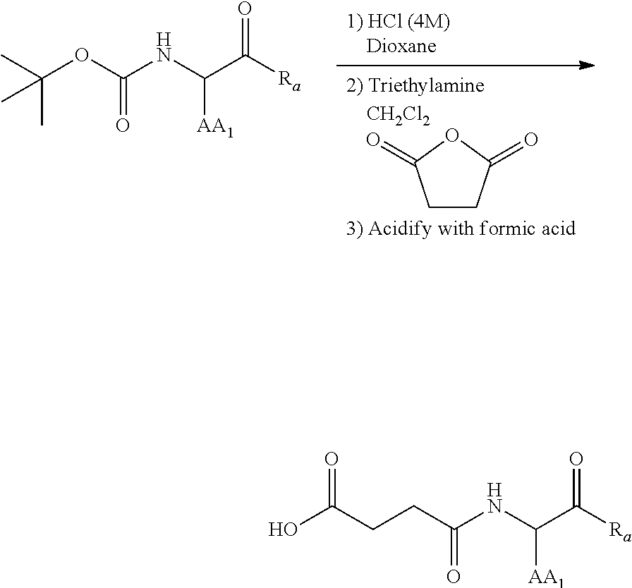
CC(OC(NC(C([Ra])=O)[AA1])=O)(C)C.C1CC(=O)OC1=O.OC(CCC(=O)NC(C([Ra])=O)[AA1])=O
